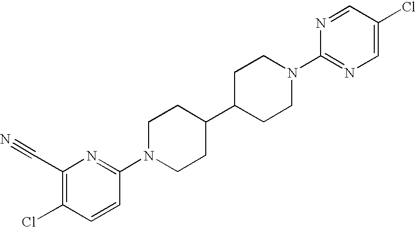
C1(C#N)=C(Cl)C=CC(N2CCC(C3CCN(C4=NC=C(Cl)C=N4)CC3)CC2)=N1
